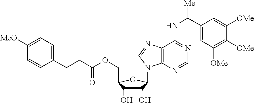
C1(O)C(O)C(COC(=O)CCC2=CC=C([MeO])C=C2)OC1N1C2=C(N=C1)C(NC([Me])C1=CC([OMe])=C([OMe])C([OMe])=C1)=NC=N2
